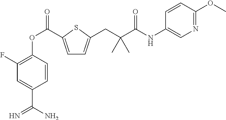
C1(F)=C(OC(=O)C2=CC=C(CC(C(NC3=CN=C(OC)C=C3)=O)(C)C)S2)C=CC(C(N)=N)=C1
